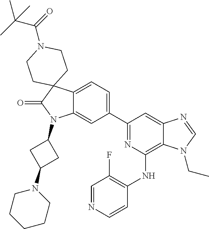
C12=CC=C(C3=NC(NC4=C(F)C=NC=C4)=C4C(=C3)N=CN4CC)C=C1N(C1CC(N3CCCCC3)C1)C(=O)C21CCN(C(=O)C(C)(C)C)CC1
